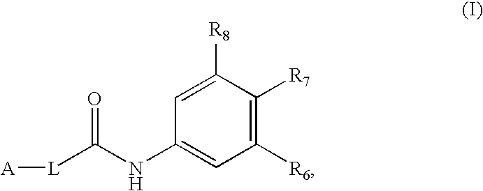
C1([R6])=C([R7])C([R8])=CC(NC([L][A])=O)=C1
